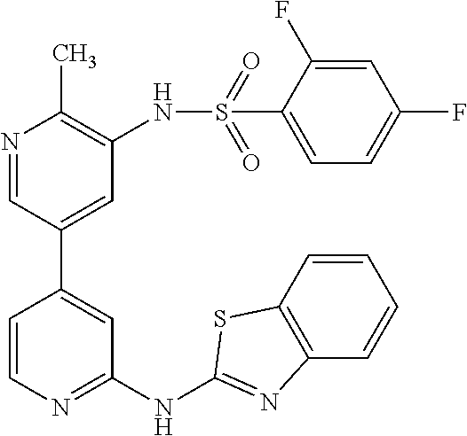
C1=CC(C2=CC(NS(C3=CC=C(F)C=C3F)(=O)=O)=C(C)N=C2)=CC(NC2=NC3=C(C=CC=C3)S2)=N1
